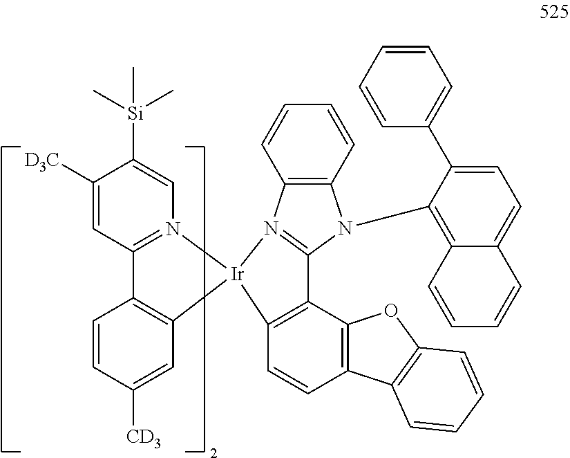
C1([D3C])=CC2=N(C=C1[Si](C)(C)C)[Ir]1(C3=C2C=CC([CD3])=C3)N2=C(N(C3=C4C(=CC=C3C3=CC=CC=C3)C=CC=C4)C3=C2C=CC=C3)C2=C1C=CC1=C2OC2=C1C=CC=C2
